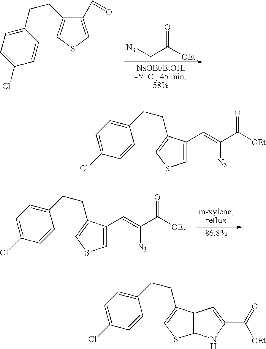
C1=C(C=C(C([OEt])=O)[N3])C(CCC2=CC=C(Cl)C=C2)=CS1.[N3]CC([OEt])=O.C1=C(Cl)C=CC(CCC2=CSC=C2C=O)=C1.C1=C(C=C(C([OEt])=O)[N3])C(CCC2=CC=C(Cl)C=C2)=CS1.C12=C(C(CCC3=CC=C(Cl)C=C3)=CS1)C=C(C([OEt])=O)N2
